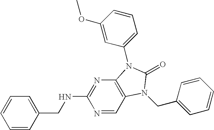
C1=CC(CNC2=NC3=C(C=N2)N(CC2=CC=CC=C2)C(=O)N3C2=CC=CC(OC)=C2)=CC=C1
